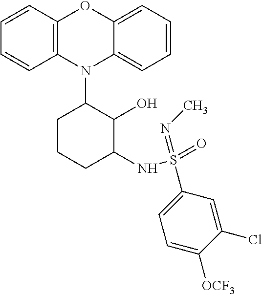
N1(C2CCCC(NS(=O)(=NC)C3=CC=C([OCF3])C(Cl)=C3)C2O)C2=C(C=CC=C2)OC2=CC=CC=C12
